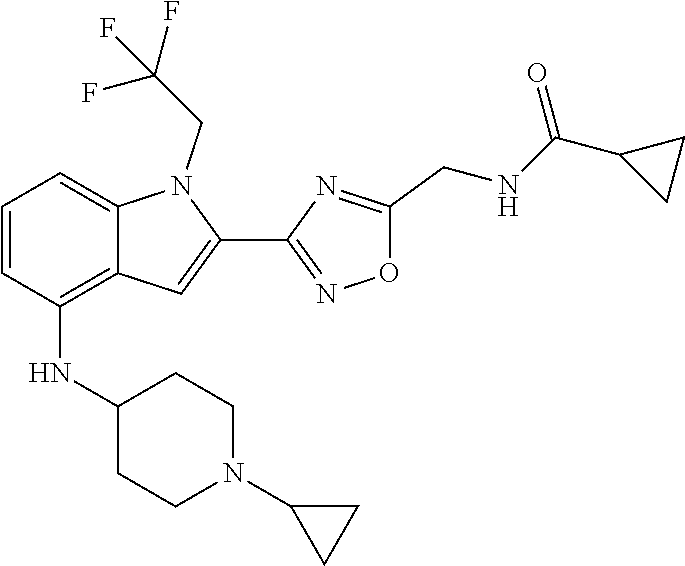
C12=CC=CC(NC3CCN(C4CC4)CC3)=C1C=C(C1=NOC(CNC(C3CC3)=O)=N1)N2CC(F)(F)F
